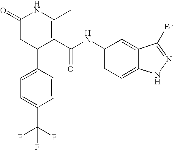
C1=C(C2C(C(NC3=CC=C4C(=C3)C(Br)=NN4)=O)=C(C)NC(=O)C2)C=CC(C(F)(F)F)=C1
